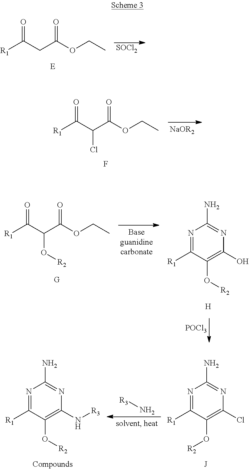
[SOCl2].[R1]C(CC(OCC)=O)=O.[R1]C(C(C(OCC)=O)Cl)=O.F.[NaOR2].[R1]C(C(C(OCC)=O)O[R2])=O.[POCl3].N1=C([R1])C(O[R2])=C(O)N=C1N.[H].[R3]N.N1=C([R1])C(O[R2])=C(Cl)N=C1N.N1=C([R1])C(O[R2])=C(N[R3])N=C1N
